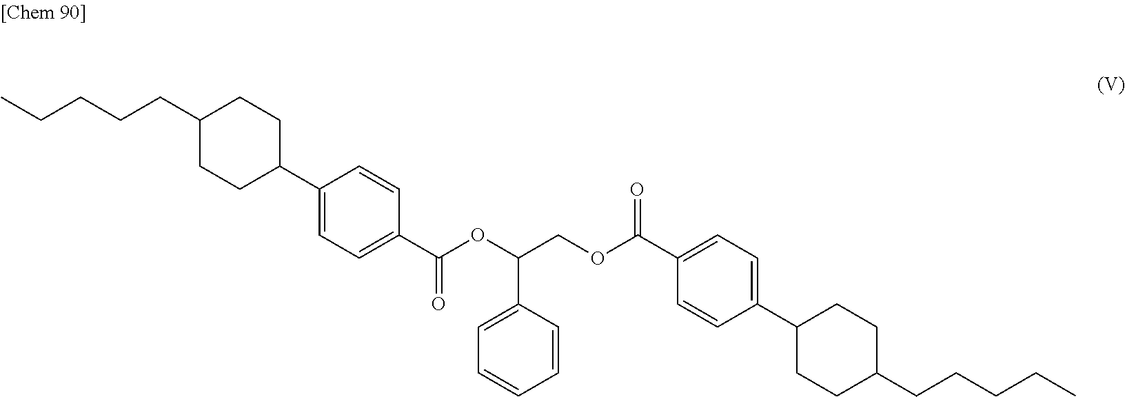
C1(C2CCC(CCCCC)CC2)=CC=C(C(OC(COC(C2=CC=C(C3CCC(CCCCC)CC3)C=C2)=O)C2=CC=CC=C2)=O)C=C1
